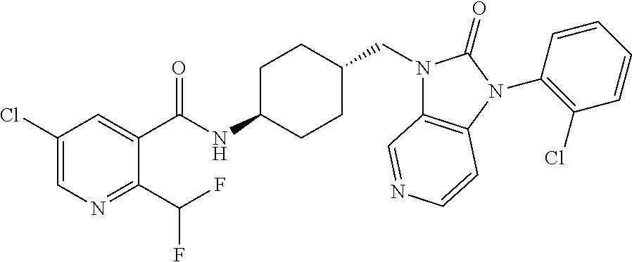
C1(Cl)=CN=C(C(F)F)C(C(NC2CCC(CN3C4=C(N(C5=C(Cl)C=CC=C5)C3=O)C=CN=C4)CC2)=O)=C1
